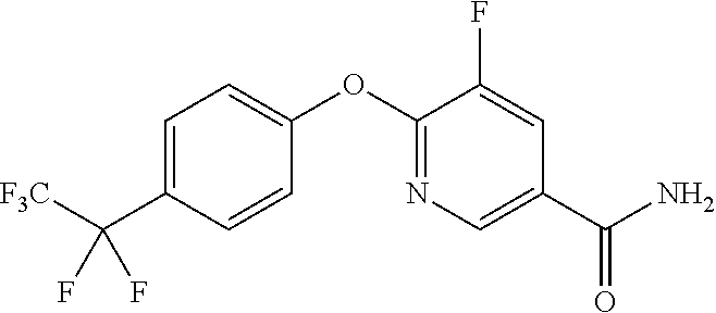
C1=C(C([F3C])(F)F)C=CC(OC2=NC=C(C(N)=O)C=C2F)=C1
